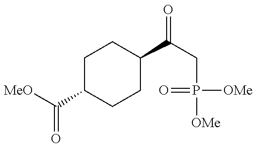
[MeO]C(=O)C1CCC(C(=O)CP(=O)([OMe])[OMe])CC1
